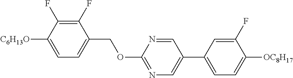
C1(F)=C(F)C([C6H13O])=CC=C1COC1=NC=C(C2=CC=C([OC8H17])C(F)=C2)C=N1
